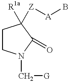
C1CN(C[G])C(=O)C1([R1a])[Z][A]B
